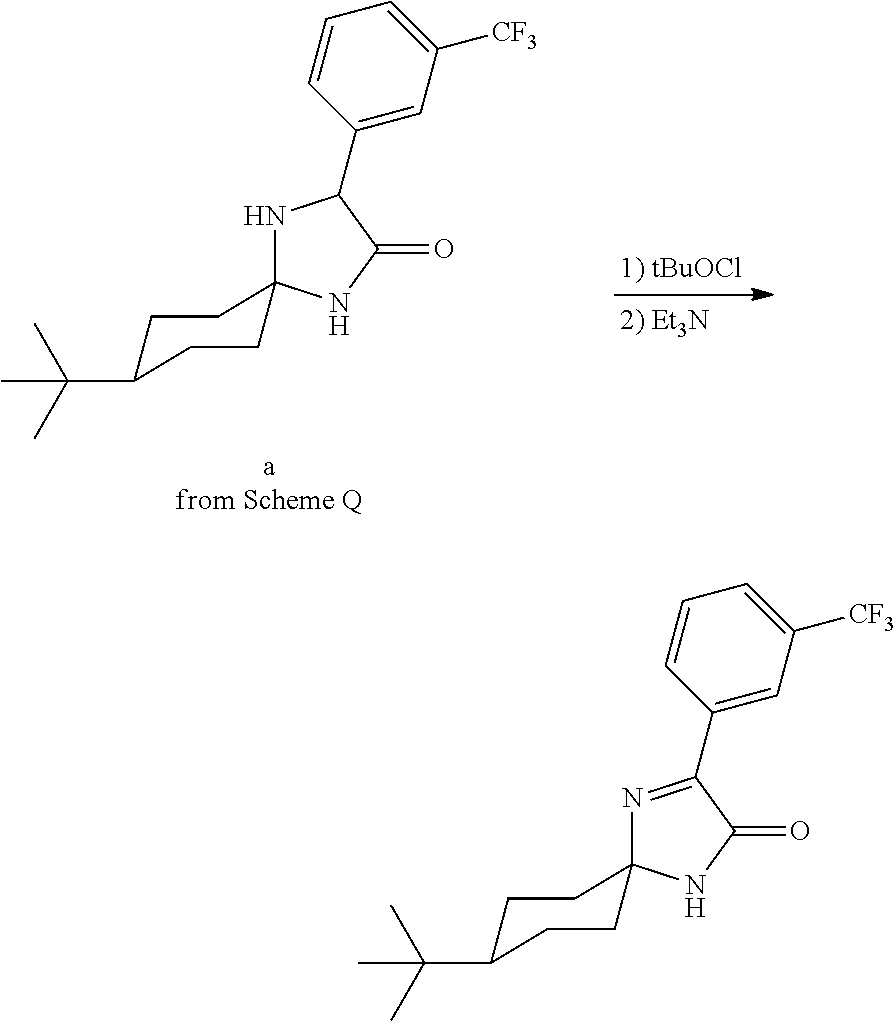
N1C(C2=CC([CF3])=CC=C2)C(=O)NC12CCC(C(C)(C)C)CC2.N1=C(C2=CC([CF3])=CC=C2)C(=O)NC12CCC(C(C)(C)C)CC2
